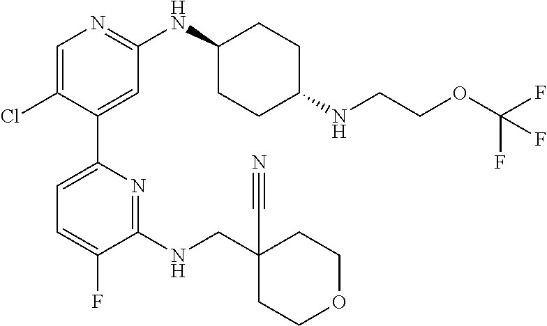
C1=C(Cl)C(C2=CC=C(F)C(NCC3(C#N)CCOCC3)=N2)=CC(NC2CCC(NCCOC(F)(F)F)CC2)=N1
